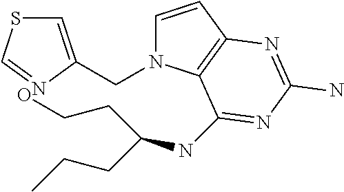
C1=C(CN2C=CC3=C2C(NC(CCC)CCO)=NC(N)=N3)N=CS1
